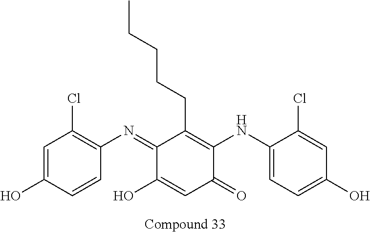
C1(=NC2=C(Cl)C=C(O)C=C2)C(O)=CC(=O)C(NC2=CC=C(O)C=C2Cl)=C1CCCCC
